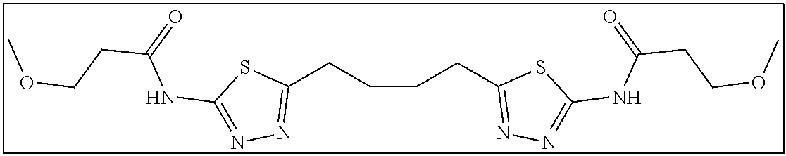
C1(CCCCC2=NN=C(NC(CCOC)=O)S2)=NN=C(NC(CCOC)=O)S1
